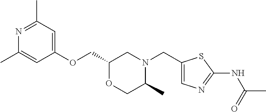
N1=C(C)C=C(OCC2OCC(C)N(CC3=CN=C(NC(C)=O)S3)C2)C=C1C
